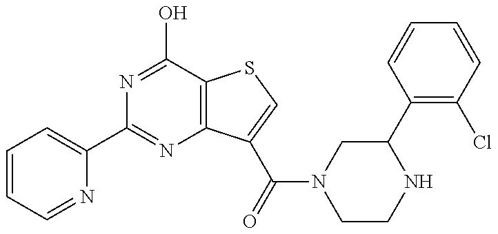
C1=CC=NC(C2=NC3=C(C(O)=N2)SC=C3C(=O)N2CCNC(C3=C(Cl)C=CC=C3)C2)=C1
